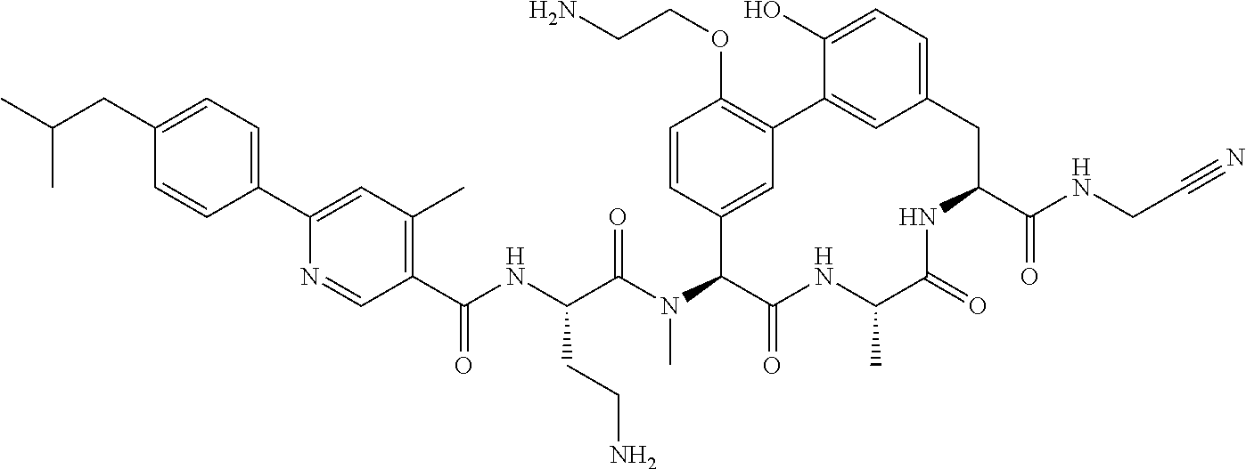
C1(CC(C)C)=CC=C(C2=CC(C)=C(C(NC(C(N(C3C(=O)NC(C)C(=O)NC(C(NCC#N)=O)CC4=CC=C(O)C(=C4)C4=C(OCCN)C=CC3=C4)C)=O)CCN)=O)C=N2)C=C1
